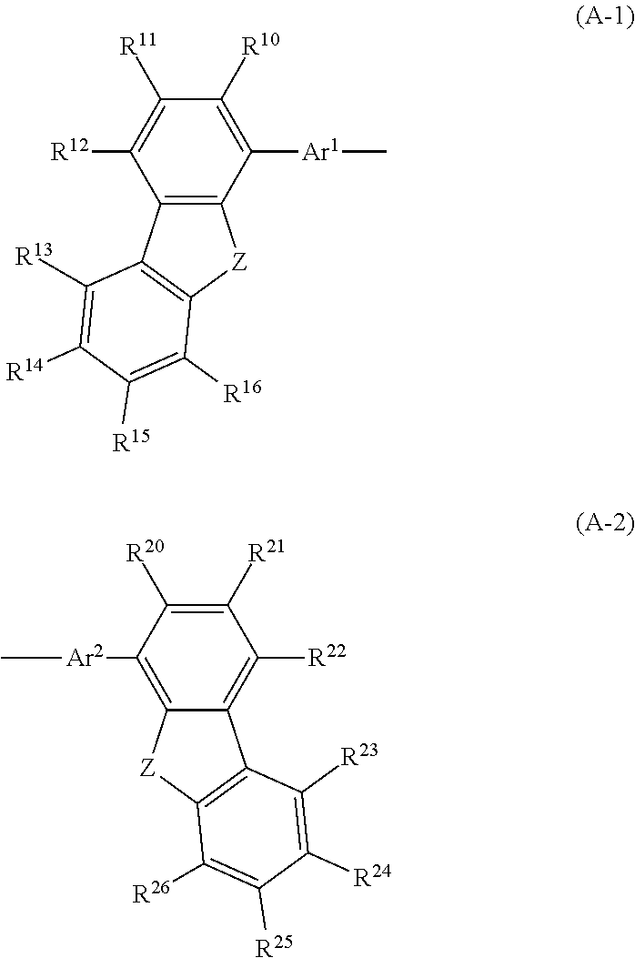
C12=C(C([Ar1]C)=C([R10])C([R11])=C1[R12])[Z]C1=C2C([R13])=C([R14])C([R15])=C1[R16].C12=C([R22])C([R21])=C([R20])C([Ar2]C)=C1[Z]C1=C2C([R23])=C([R24])C([R25])=C1[R26]
